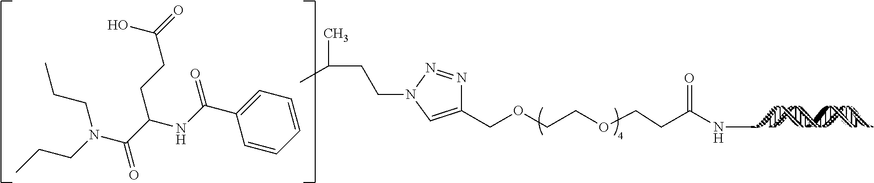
C1(COCCOCCC(NC)=O)=CN(CCC(C)C)N=N1.C1=CC=CC=C1C(NC(C(N(CCC)CCC)=O)CCC(=O)O)=O
